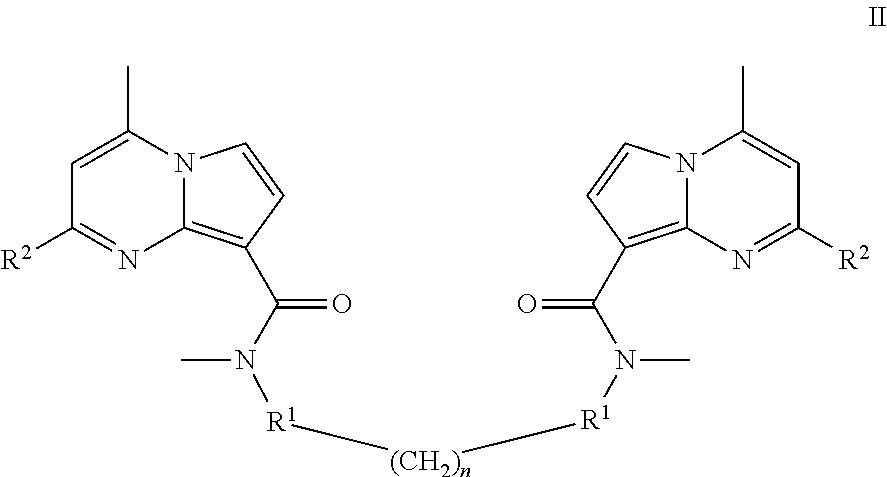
N12C(=C(C(N(C)[R1][(CH2)n][R1]N(C(C3=C4N(C=C3)C(C)=CC([R2])=N4)=O)C)=O)C=C1)N=C([R2])C=C2C
